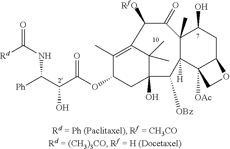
C1(C)=C2C(C)(C)C(O)(CC1OC(C(C([Ph])NC([Rd])=O)O)=O)C([OBz])C1([H])C(C)(C(=O)C2[RfO])C(O)CC2C1([OAc])CO2
